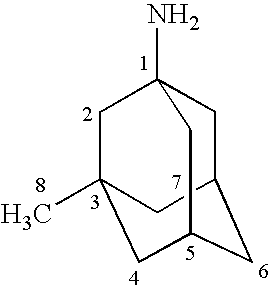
C1C2CC3CC(C)(CC1(N)C3)C2
